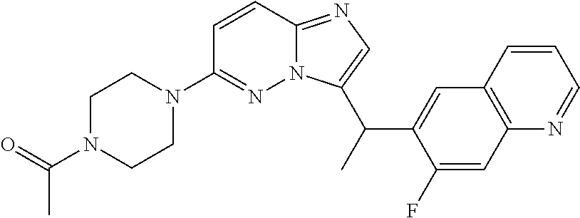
C1N(C(=O)C)CCN(C2=NN3C(=NC=C3C(C3=CC4=C(C=C3F)N=CC=C4)C)C=C2)C1
